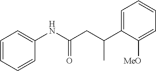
C1=CC=CC=C1NC(CC(C1=CC=CC=C1[MeO])C)=O
